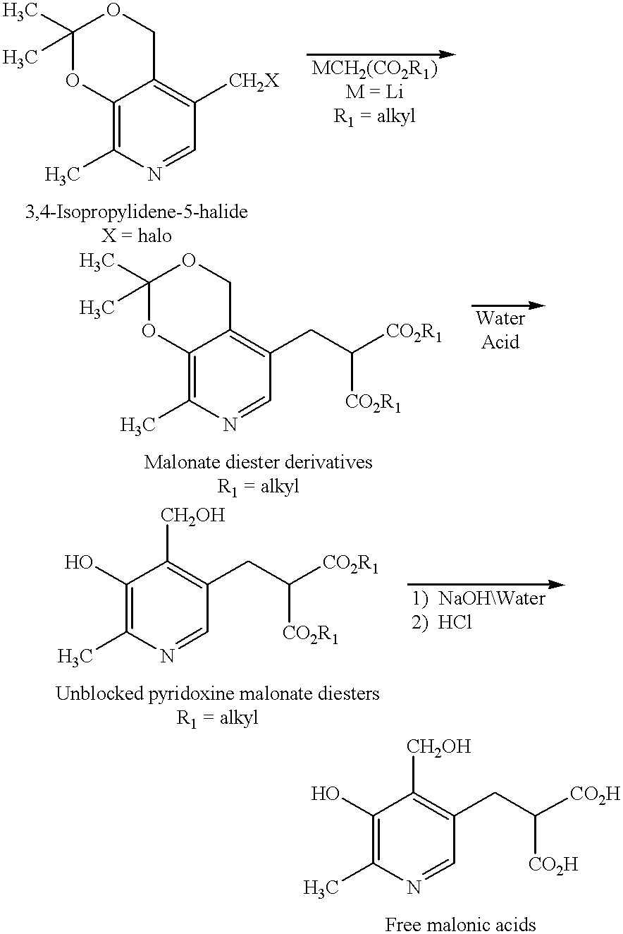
C12=C(C)N=CC([CH2X])=C1COC(C)(C)O2.C12=C(C)N=CC(CC([CO2R1])[CO2R1])=C1COC(C)(C)O2.C1(O)=C(C)N=CC(CC([CO2R1])[CO2R1])=C1[CH2OH].C1(O)=C(C)N=CC(CC([CO2H])[CO2H])=C1[CH2OH]
